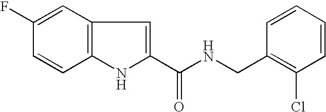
C1=C(F)C=CC2=C1C=C(C(NCC1=C(Cl)C=CC=C1)=O)N2
